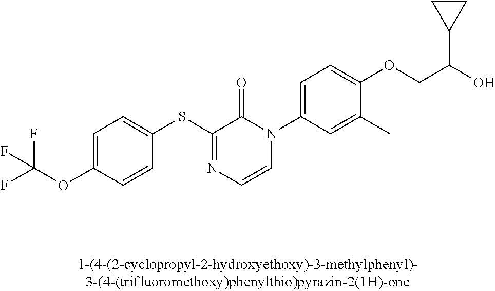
C(OC1=CC=C(SC2=NC=CN(C3=CC=C(OCC(O)C4CC4)C(C)=C3)C2=O)C=C1)(F)(F)F
